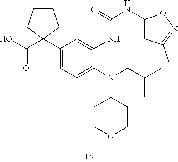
C1(C2(C(O)=O)CCCC2)=CC=C(N(CC(C)C)C2CCOCC2)C(NC(NC2=CC(C)=NO2)=O)=C1
